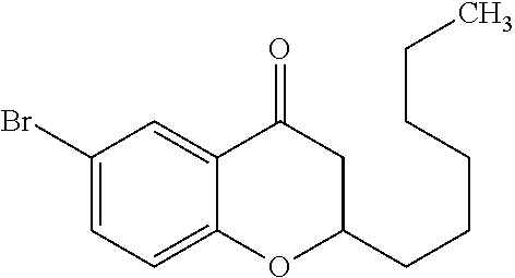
C1(Br)=CC=C2C(=C1)C(=O)CC(CCCCCC)O2
